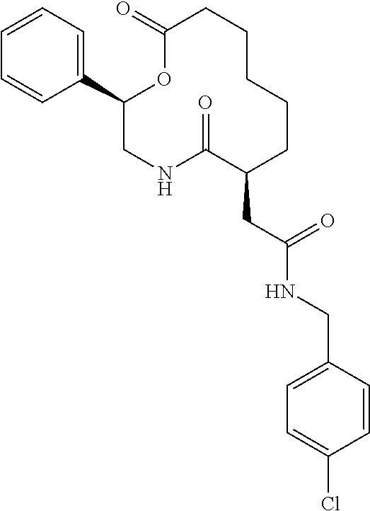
C1=CC=C(C2CNC(=O)C(CC(NCC3=CC=C(Cl)C=C3)=O)CCCCCC(=O)O2)C=C1
